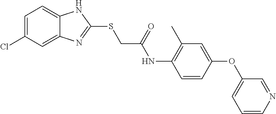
C12=CC(Cl)=CC=C1NC(SCC(NC1=C(C)C=C(OC3=CC=CN=C3)C=C1)=O)=N2
